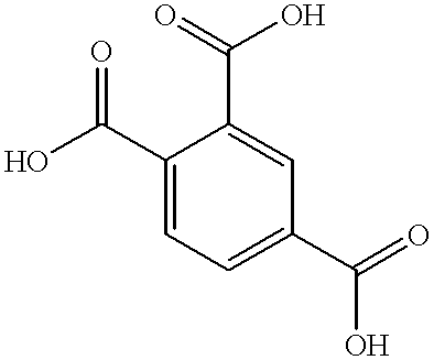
C1(C(=O)O)=CC=C(C(=O)O)C=C1C(=O)O
